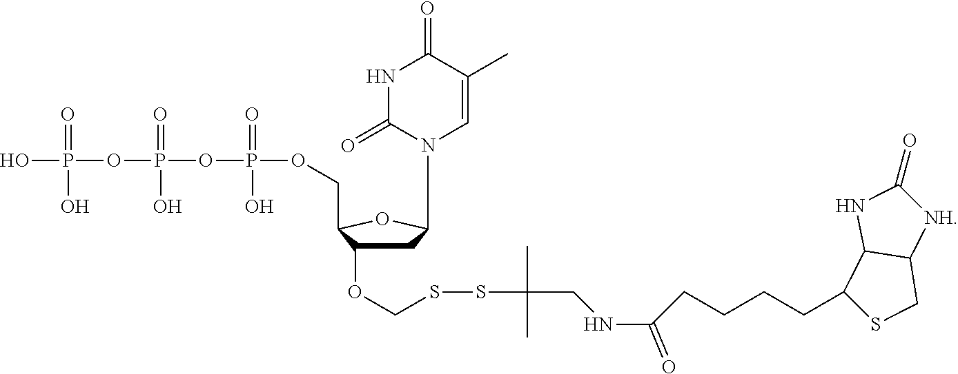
N1C(=O)N(C2CC(OCSSC(C)(C)CNC(CCCCC3SCC4C3NC(=O)[NH]4)=O)C(COP(OP(OP(O)(O)=O)(O)=O)(O)=O)O2)C=C(C)C1=O
